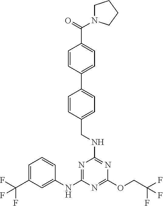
N1=C(NC2=CC(C(F)(F)F)=CC=C2)N=C(OCC(F)(F)F)N=C1NCC1=CC=C(C2=CC=C(C(N3CCCC3)=O)C=C2)C=C1
